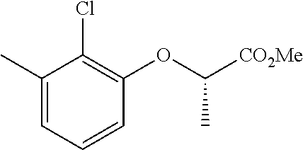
C1(C)=CC=CC(OC([CO2Me])C)=C1Cl
